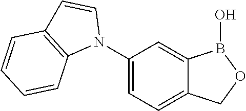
C1(N2C=CC3=C2C=CC=C3)=CC=C2C(=C1)B(O)OC2
